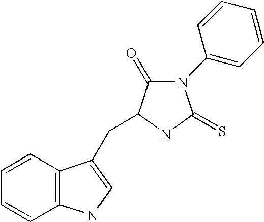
C1=CC2=C(C=C1)C(CC1C(=O)N(C3=CC=CC=C3)C(=S)N1)=CN2
